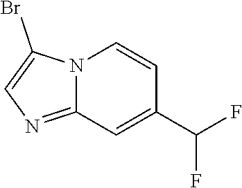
N12C(=NC=C1Br)C=C(C(F)F)C=C2
